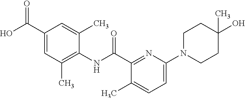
C1(C(O)=O)=CC(C)=C(NC(C2=NC(N3CCC(C)(O)CC3)=CC=C2C)=O)C(C)=C1
